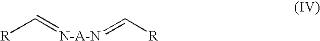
[R]C=[N-A-N]=C[R]
